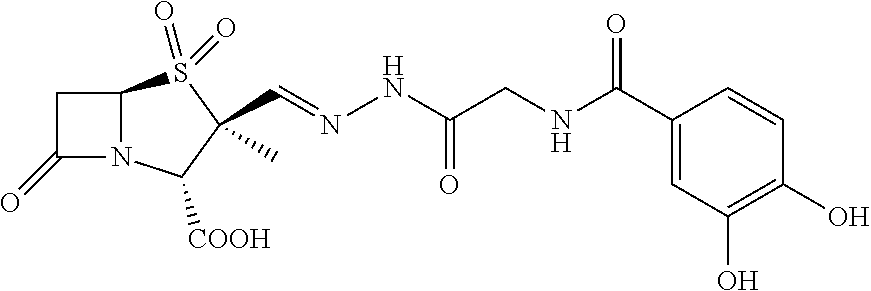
C(C1(C)S(=O)(=O)C2N(C1[COOH])C(=O)C2)=NNC(=O)CNC(C1=CC(O)=C(O)C=C1)=O
